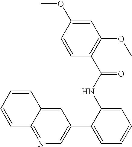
C1=C2C(=NC=C1C1=CC=CC=C1NC(C1=C(OC)C=C(OC)C=C1)=O)C=CC=C2
